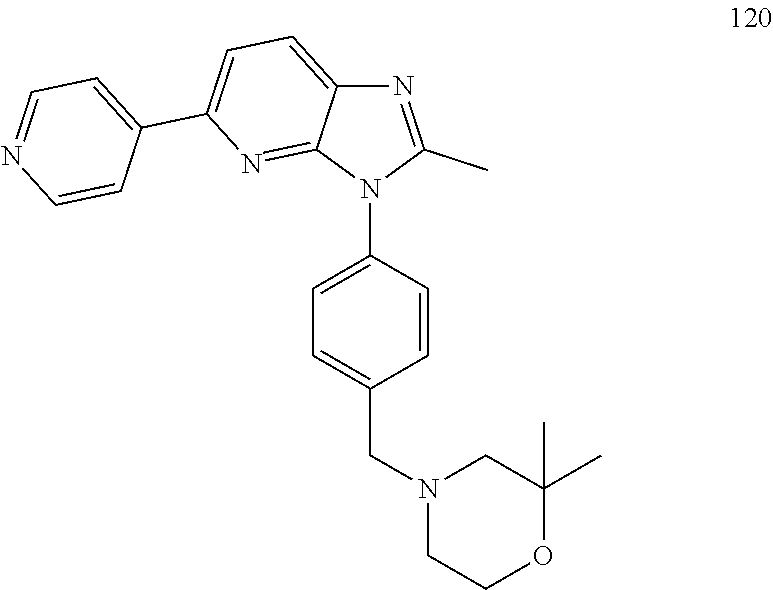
N1(CC2=CC=C(N3C(C)=NC4=CC=C(C5=CC=NC=C5)N=C34)C=C2)CCOC(C)(C)C1
